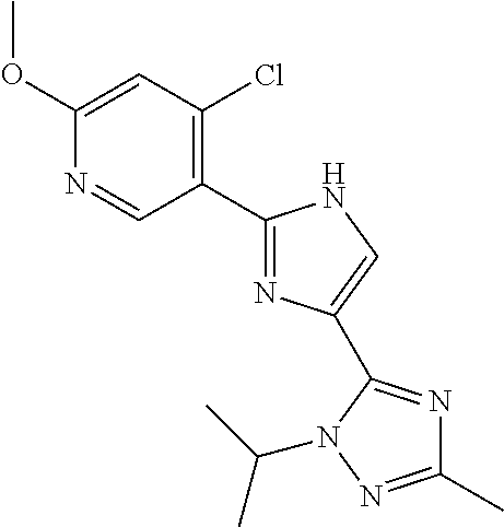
N1=C(C2=C(Cl)C=C(OC)N=C2)NC=C1C1=NC(C)=NN1C(C)C
